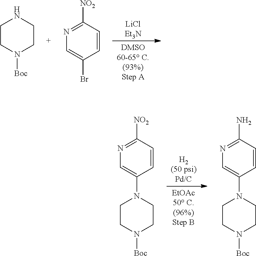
C1CN([Boc])CCN1.C1=CC(Br)=CN=C1[NO2].C1=CC(N2CCN([Boc])CC2)=CN=C1[NO2].C1=CC(N2CCN([Boc])CC2)=CN=C1N
